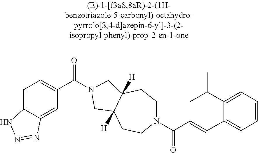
C1=C2C(=CC(C(=O)N3CC4([H])CCN(C(C=CC5=CC=CC=C5C(C)C)=O)CCC4([H])C3)=C1)N=NN2
